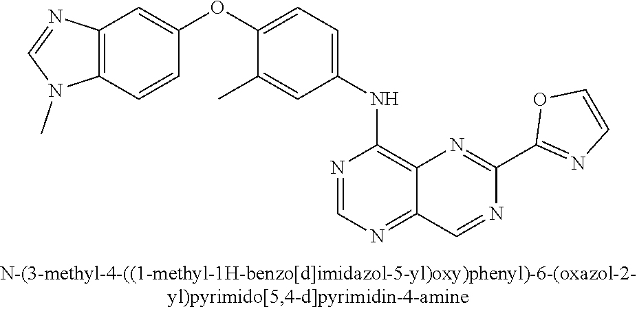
C12=C(C=CC(OC3=CC=C(NC4=C5C(=NC=N4)C=NC(C4=NC=CO4)=N5)C=C3C)=C1)N(C)C=N2
